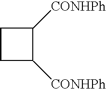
C1CC([CONHPh])C1[CONHPh]
